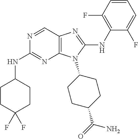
N1=CC2=C(N=C1NC1CCC(F)(F)CC1)N(C1CCC(C(=O)N)CC1)C(NC1=C(F)C=CC=C1F)=N2
